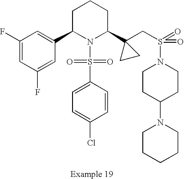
C1(F)=CC(F)=CC(C2N(S(C3=CC=C(Cl)C=C3)(=O)=O)C(C3(CS(=O)(N4CCC(N5CCCCC5)CC4)=O)CC3)CCC2)=C1
